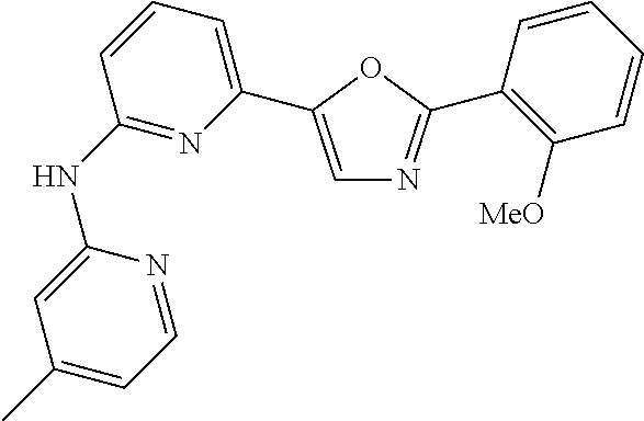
C1(NC2=NC(C3=CN=C(C4=C([MeO])C=CC=C4)O3)=CC=C2)=CC(C)=CC=N1
